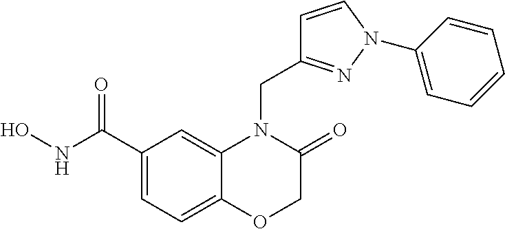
C1(C(NO)=O)=CC=C2C(=C1)N(CC1=NN(C3=CC=CC=C3)C=C1)C(=O)CO2
